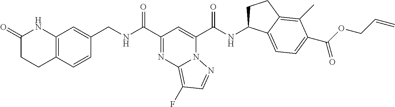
C12=C(C=CC(CNC(C3=NC4=C(F)C=NN4C(C(NC4CCC5=C(C)C(C(OCC=C)=O)=CC=C45)=O)=C3)=O)=C1)CCC(=O)N2
